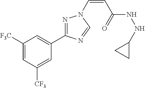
C1([F3C])=CC([CF3])=CC(C2=NN(C=CC(NNC3CC3)=O)C=N2)=C1
